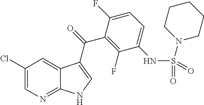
C1(Cl)=CN=C2C(=C1)C(C(=O)C1=C(F)C(NS(N3CCCCC3)(=O)=O)=CC=C1F)=CN2
